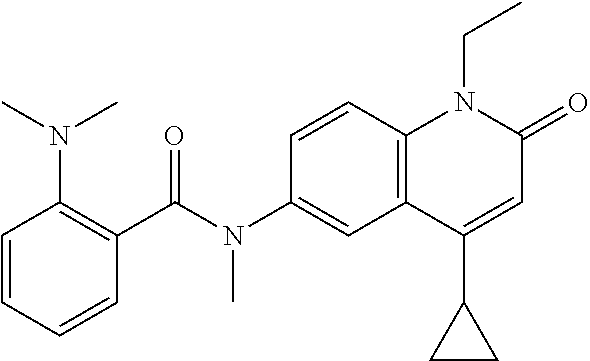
N(C1=CC2=C(C=C1)N(CC)C(=O)C=C2C1CC1)(C(C1=C(N(C)C)C=CC=C1)=O)C
